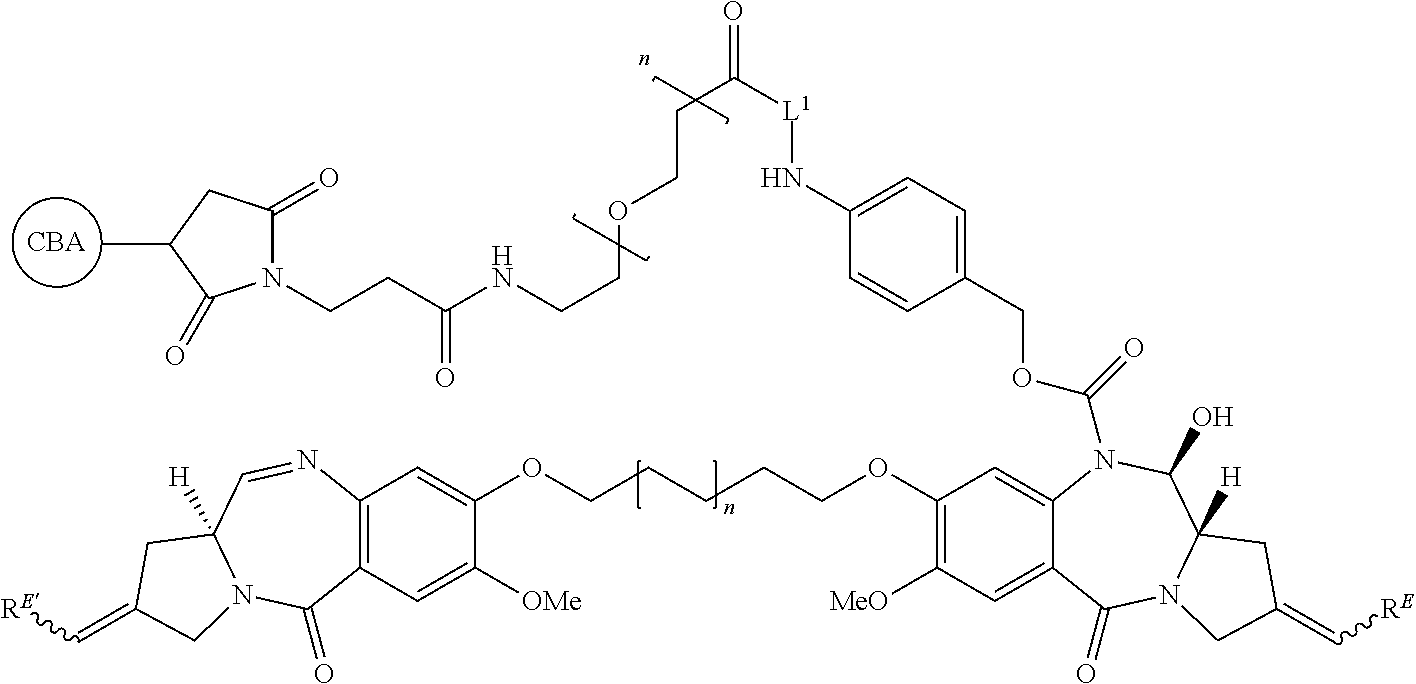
C12=C(C=C([OMe])C(OCCCCCOC3=C([MeO])C=C4C(=C3)N(C(=O)OCC3=CC=C(N[L1]C(=O)CCOCCNC(CCN5C(=O)CC(C)C5=O)=O)C=C3)C(O)C3([H])N(C4=O)CC(=C[RE])C3)=C1)C(=O)N1C([H])(C=N2)CC(=C[RE])C1
